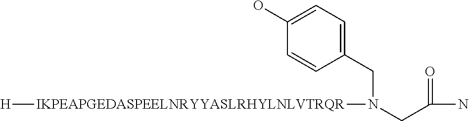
[H][IKPEAPGEDASPEELNRYYASLRHYLNLVTRQR]N(CC1=CC=C(O)C=C1)CC(=O)N
